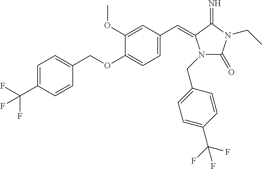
C1=C(C(F)(F)F)C=CC(COC2=CC=C(C=C3N(CC4=CC=C(C(F)(F)F)C=C4)C(=O)N(CC)C3=N)C=C2OC)=C1
